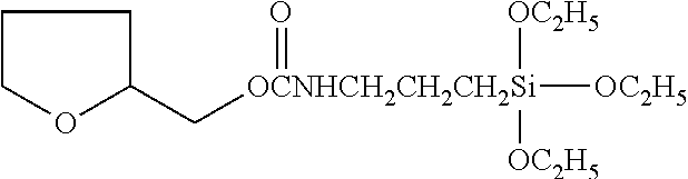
C1COC(C[OCNHCH2CH2CH2Si](=O)([OC2H5])([OC2H5])[OC2H5])C1
